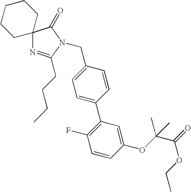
C1=C(CN2C(CCCC)=NC3(C2=O)CCCCC3)C=CC(C2=C(F)C=CC(OC(C(=O)OCC)(C)C)=C2)=C1
